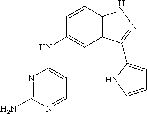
N1=C(N)N=CC=C1NC1=CC2=C(C=C1)NN=C2C1=CC=CN1
